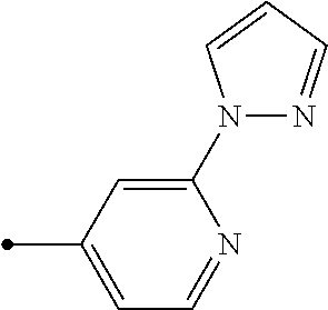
C1(N2N=CC=C2)=CC(C)=CC=N1
